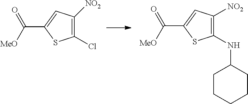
C1(Cl)=C([NO2])C=C(C([MeO])=O)S1.C1(NC2CCCCC2)=C([NO2])C=C(C([MeO])=O)S1
